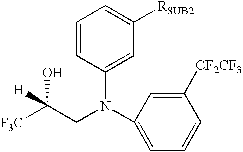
[F3C]C(CN(C1=CC([RSUB2])=CC=C1)C1=CC=CC([CF2CF3])=C1)(O)[H]
